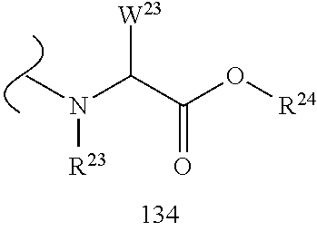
C(C(O[R24])=O)(N([R23])C)[W23]
